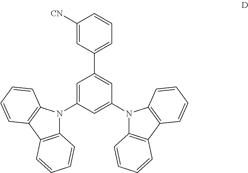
C1=C(N2C3=C(C4=C2C=CC=C4)C=CC=C3)C=C(N2C3=C(C4=C2C=CC=C4)C=CC=C3)C=C1C1=CC=CC([CN])=C1
